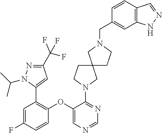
C1(OC2=C(C3=CC(C(F)(F)F)=NN3C(C)C)C=C(F)C=C2)=CN=CN=C1N1CCC2(CCN(CC3=CC4=C(C=C3)C=NN4)C2)C1
